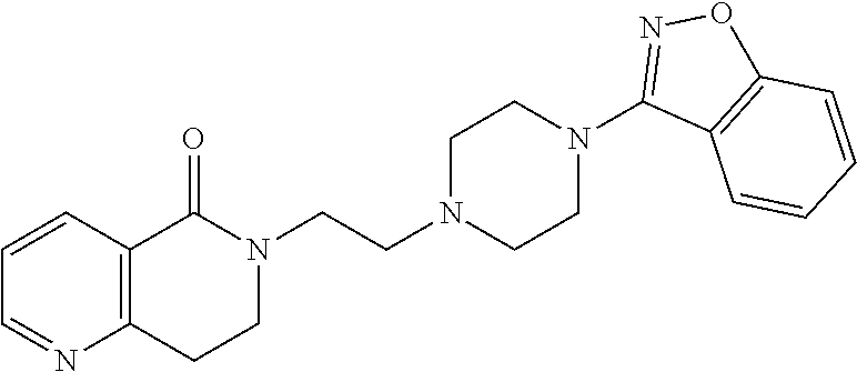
N1(CCN2CCN(C3=NOC4=C3C=CC=C4)CC2)C(=O)C2=C(CC1)N=CC=C2
